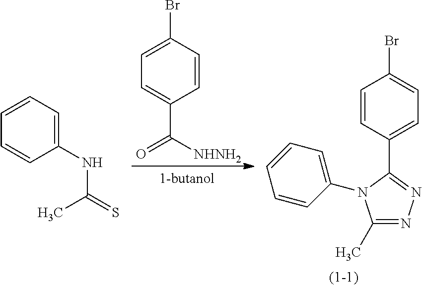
C1(NC(=S)C)=CC=CC=C1.C1=CC(Br)=CC=C1C([NHNH2])=O.C1=CC(C2=NN=C(C)N2C2=CC=CC=C2)=CC=C1Br
